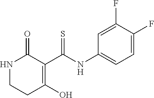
N1CCC(O)=C(C(NC2=CC=C(F)C(F)=C2)=S)C1=O
